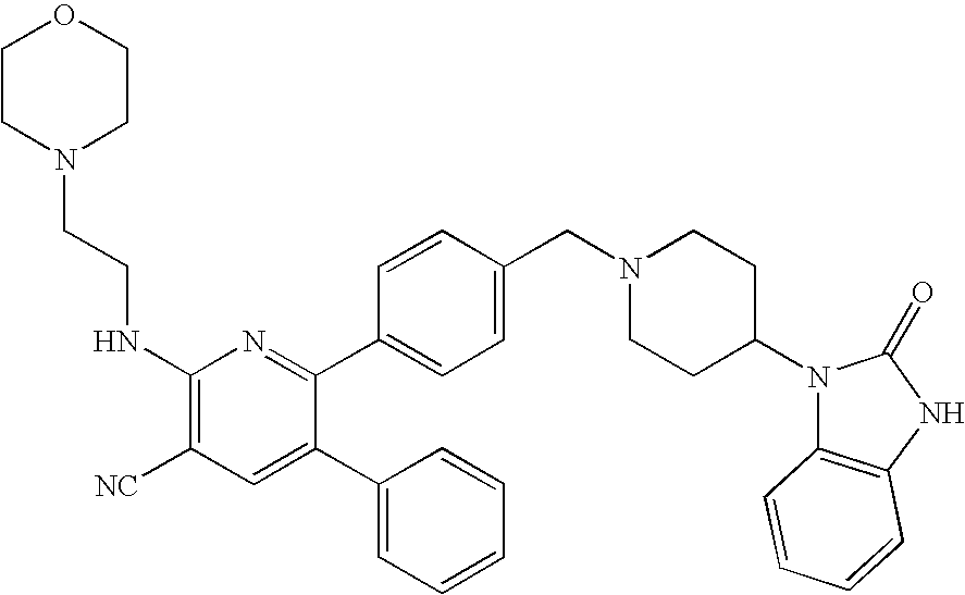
C1(NCCN2CCOCC2)=C([NC])C=C(C2=CC=CC=C2)C(C2=CC=C(CN3CCC(N4C5=C(NC4=O)C=CC=C5)CC3)C=C2)=N1
